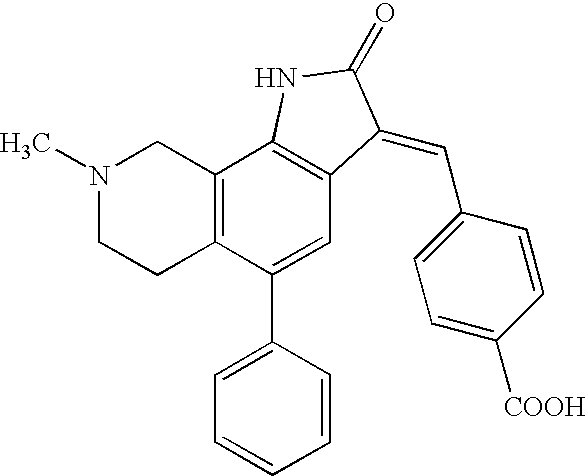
N1(C)CCC2=C(C1)C1=C(C=C2C2=CC=CC=C2)C(=CC2=CC=C([COOH])C=C2)C(=O)N1
